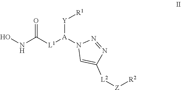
O=C(NO)[L1][A](N1C=C([L2][Z][R2])N=N1)[Y][R1]
